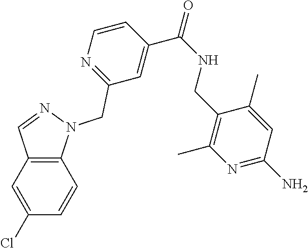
C12=C(C=C(Cl)C=C1)C=NN2CC1=NC=CC(C(NCC2=C(C)N=C(N)C=C2C)=O)=C1
